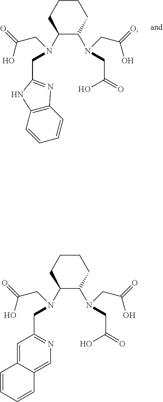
C1CCC(N(CC2=NC3=C(N2)C=CC=C3)CC(O)=O)C(N(CC(=O)O)CC(=O)O)C1.C1CCC(N(CC2=NC=C3C(=C2)C=CC=C3)CC(O)=O)C(N(CC(=O)O)CC(=O)O)C1
